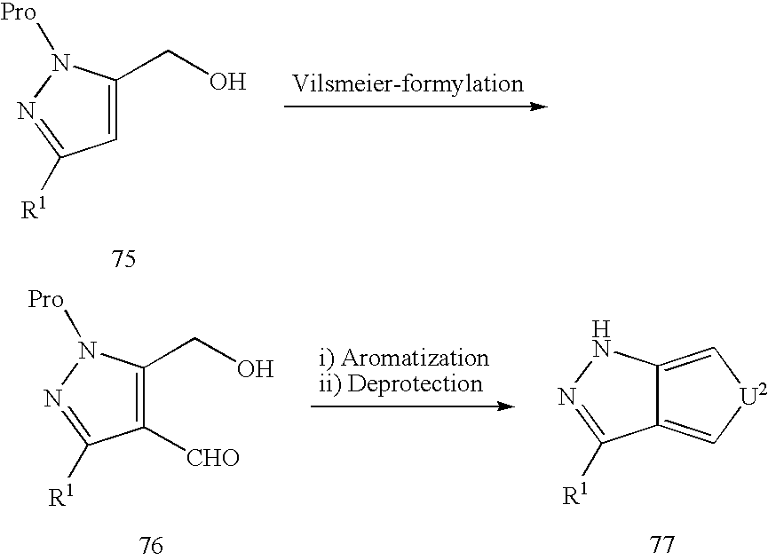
C1=C(CO)N([Pro])N=C1[R1].C1([CHO])=C(CO)N([Pro])N=C1[R1].C12=C[U2]C=C1NN=C2[R1]
